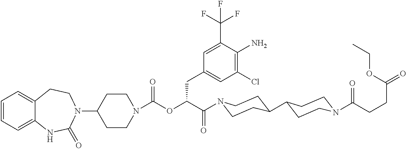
C1=CC=C2C(=C1)CCN(C1CCN(C(OC(C(=O)N3CCC(C4CCN(C(=O)CCC(=O)OCC)CC4)CC3)CC3=CC(Cl)=C(N)C(C(F)(F)F)=C3)=O)CC1)C(=O)N2
